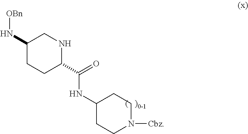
C1(N[OBn])CCC(C(=O)NC2CCN([Cbz])CC2)NC1
